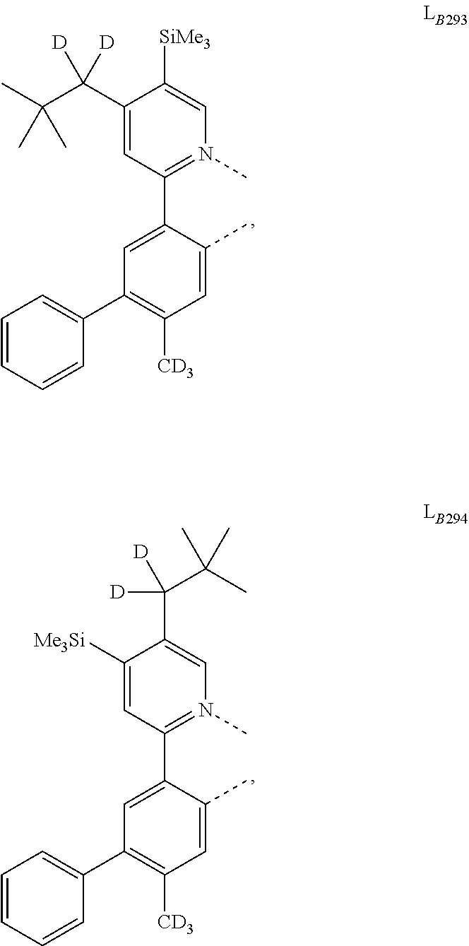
C1(C2=CC=CC=C2)=C([CD3])C=C(C)C(C2=N(C)C=C([SiMe3])C(C(C(C)(C)C)([D])[D])=C2)=C1.C1(C2=CC=CC=C2)=C([CD3])C=C(C)C(C2=N(C)C=C(C(C(C)(C)C)([D])[D])C([Me3Si])=C2)=C1
